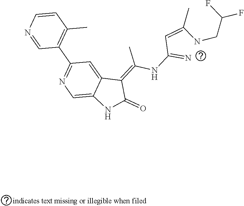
N1=CC(C2=NC=C3C(=C2)C(=C(NC(=N)C=C(NCC(F)F)C)C)C(=O)N3)=C(C)C=C1
